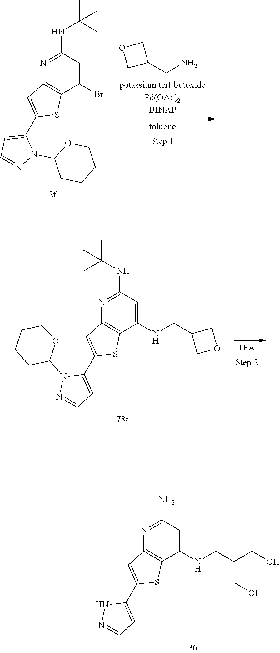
C1(N)=NC2=C(C(NCC(CO)CO)=C1)SC(C1=CC=NN1)=C2.C1(CN)COC1.C1(NC(C)(C)C)=NC2=C(C(Br)=C1)SC(C1=CC=NN1C1CCCCO1)=C2.C1(NC(C)(C)C)=NC2=C(C(NCC3COC3)=C1)SC(C1=CC=NN1C1OCCCC1)=C2
